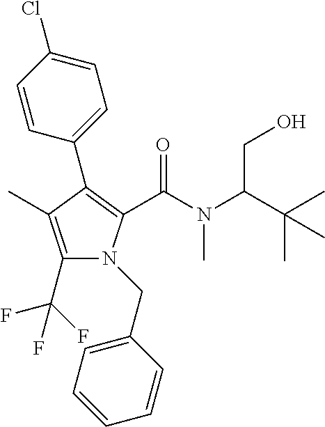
C1(C2=C(C(N(C)C(C(C)(C)C)CO)=O)N(CC3=CC=CC=C3)C(C(F)(F)F)=C2C)=CC=C(Cl)C=C1
